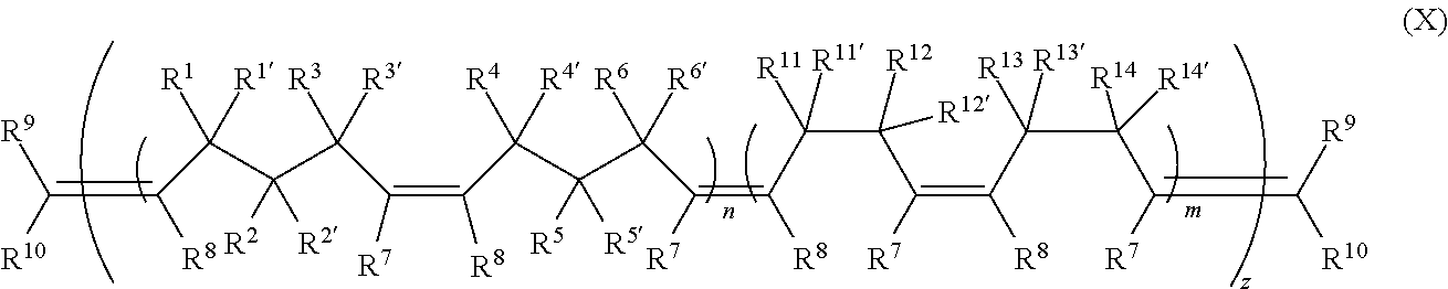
C(=C([R8])C(C([R2])([R2])C(C([R7])=C([R8])C(C(C(C([R7])=C(C([R11])(C([R12])(C([R7])=C(C([R13])(C([R14])(C([R7])=C([R9])[R10])[R14])[R13])[R8])[R12])[R11])[R8])([R6])[R6])([R5])[R5])([R4])[R4])([R3])[R3])([R1])[R1])([R9])[R10]
